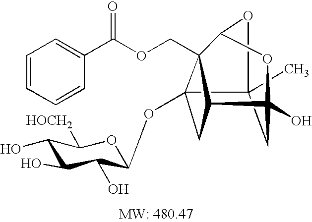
C1=CC=CC(C(OCC23C4OC5(O)CC(C)(O4)C2(OC2C(O)C(O)C(O)C([HOCH2])O2)CC35)=O)=C1
